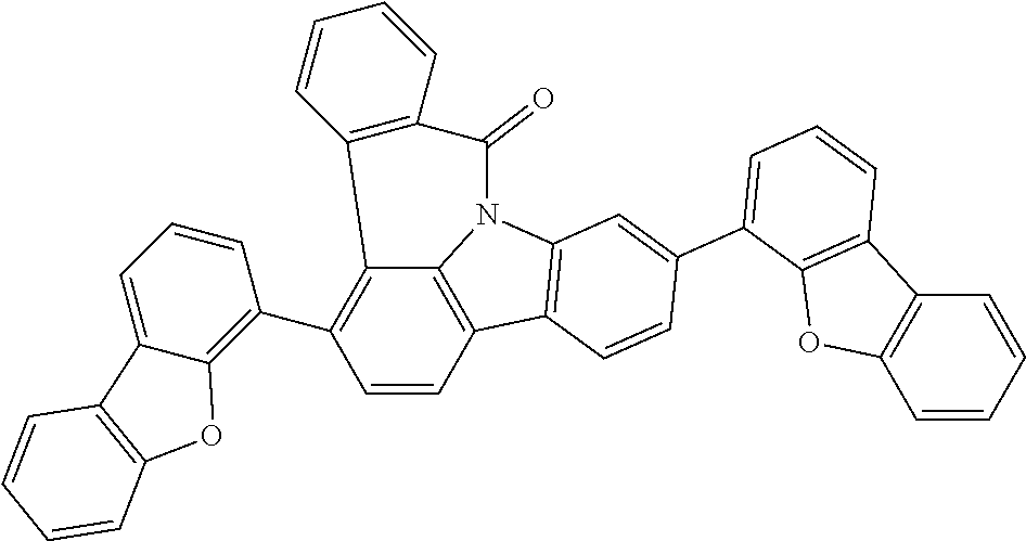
C12=C(C3=C4C(=CC=C3)C3=C(O4)C=CC=C3)C=CC3=C1N(C1=C3C=CC(C3=CC=CC4=C3OC3=C4C=CC=C3)=C1)C(=O)C1=C2C=CC=C1
